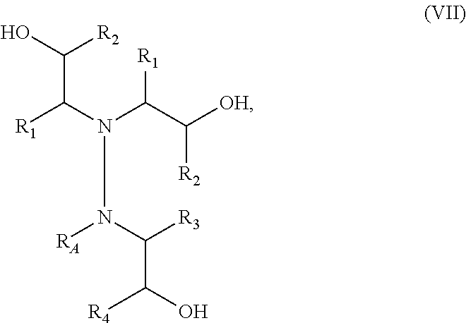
[R1]C(N(C(C([OH])[R2])[R1])N([RA])C([R3])C(O)[R4])C([R2])O
